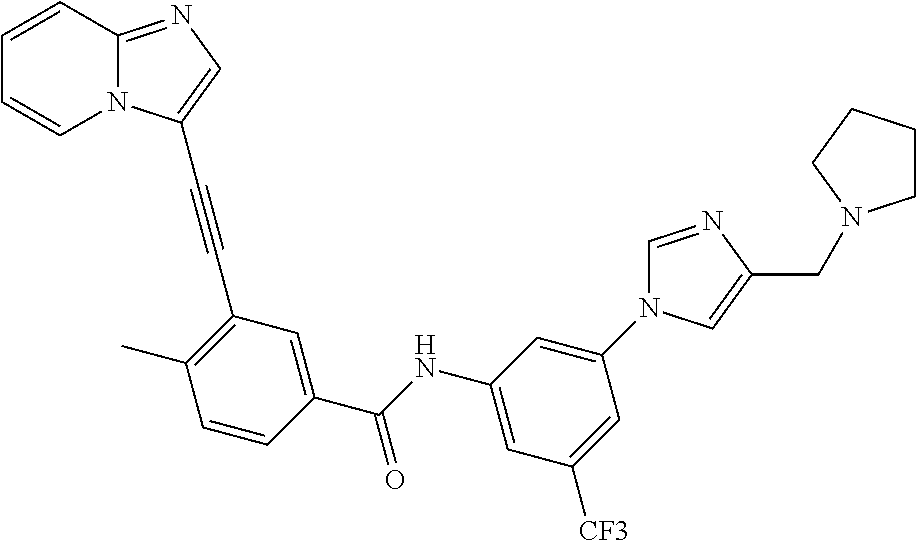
C1=CC2=NC=C(C#CC3=C(C)C=CC(C(NC4=CC([CF3])=CC(N5C=NC(CN6CCCC6)=C5)=C4)=O)=C3)N2C=C1
